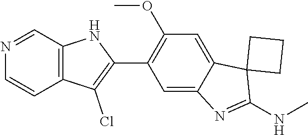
C12=C(C=NC=C1)NC(C1=C(OC)C=C3C(=C1)N=C(NC)C31CCC1)=C2Cl
